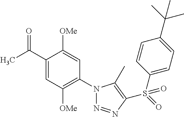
C1(C(C)=O)=CC([OMe])=C(N2N=NC(S(=O)(C3=CC=C(C(C)(C)C)C=C3)=O)=C2C)C=C1[OMe]
